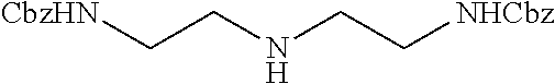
[CbzHN]CCNCC[NHCbz]
